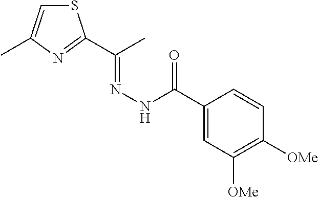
S1C=C(C)N=C1C(C)=NNC(=O)C1=CC([OMe])=C([OMe])C=C1
